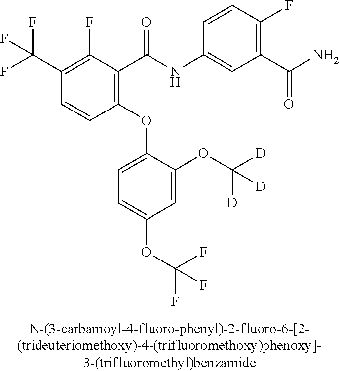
C1(OC2=CC=C(OC(F)(F)F)C=C2OC([D])([D])[D])=C(C(NC2=CC(C(N)=O)=C(F)C=C2)=O)C(F)=C(C(F)(F)F)C=C1
